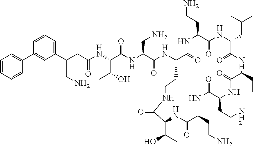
C(C(NC(C(O)C)C(NC(CN)C(NC1C(=O)NC(CCN)C(=O)NC(CC(C)C)C(=O)NC(CC)C(=O)NC(CCN)C(=O)NC(CCN)C(=O)NC(C(C)O)C(=O)NCC1)=O)=O)=O)C(CN)C1=CC=CC(C2=CC=CC=C2)=C1
